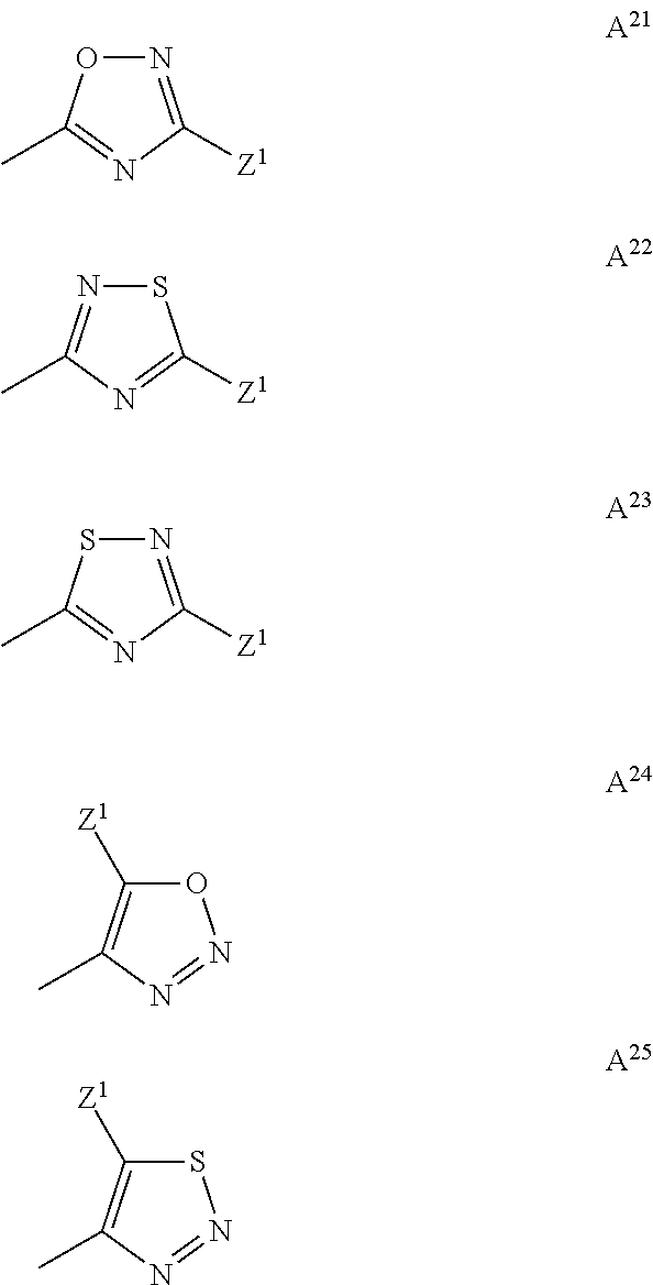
N1=C([Z1])N=C(C)O1.S1N=C(C)N=C1[Z1].N1=C([Z1])N=C(C)S1.O1C([Z1])=C(C)N=N1.S1C([Z1])=C(C)N=N1
